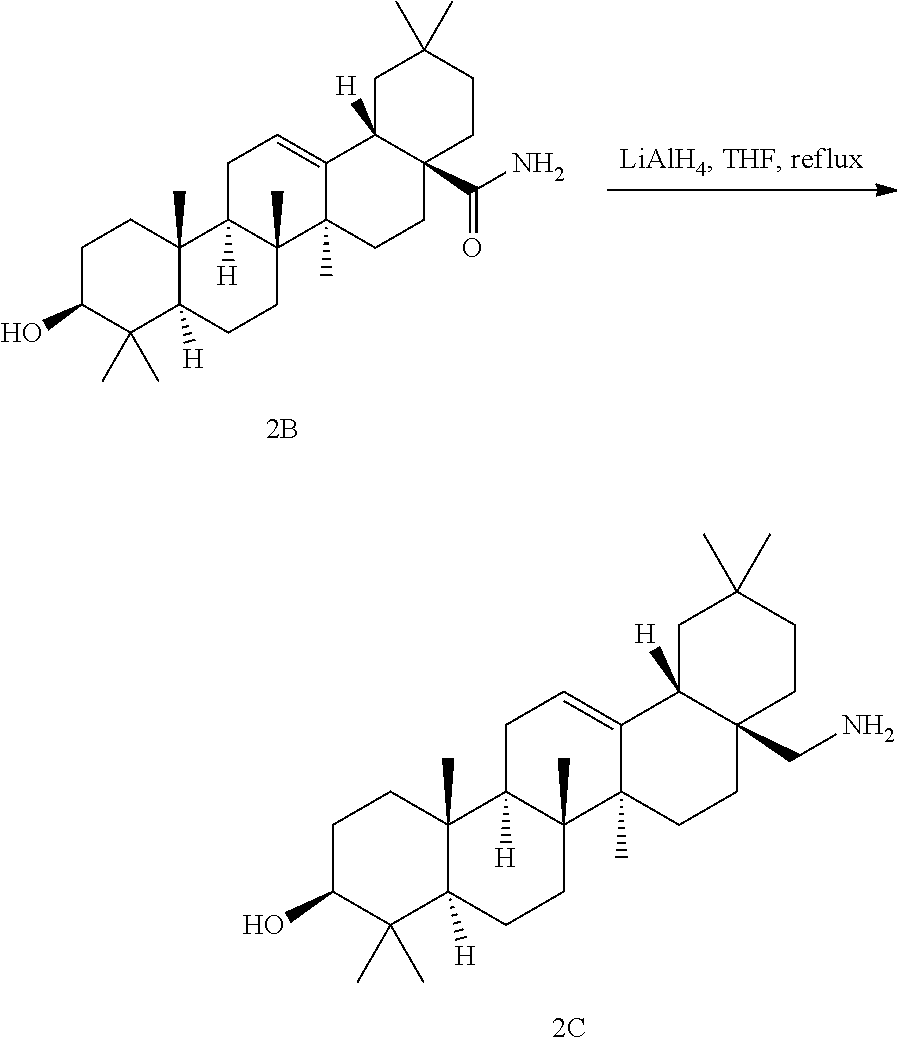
C1(O)C(C)(C)C2([H])C(C)(CC1)C1([H])C(C)(CC2)C2(C)CCC3(C(N)=O)C([H])(CC(C)(C)CC3)C2=CC1.C1(O)C(C)(C)C2([H])C(C)(CC1)C1([H])C(C)(CC2)C2(C)CCC3(CN)C([H])(CC(C)(C)CC3)C2=CC1
